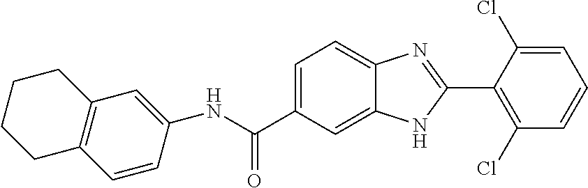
N(C(C1=CC=C2C(=C1)NC(C1=C(Cl)C=CC=C1Cl)=N2)=O)C1=CC2=C(C=C1)CCCC2
